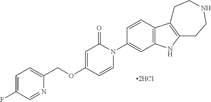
C1=C(F)C=NC(COC2=CC(=O)N(C3=CC4=C(C=C3)C3=C(N4)CCNCC3)C=C2)=C1
